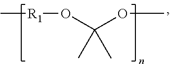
C[R1]OC(OC)(C)C
